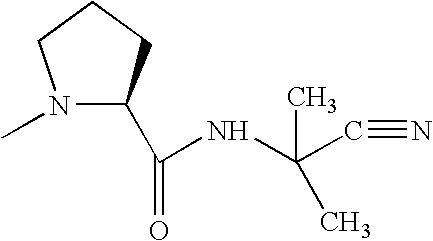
N1(C)C(C(=O)NC(C#N)(C)C)CCC1
